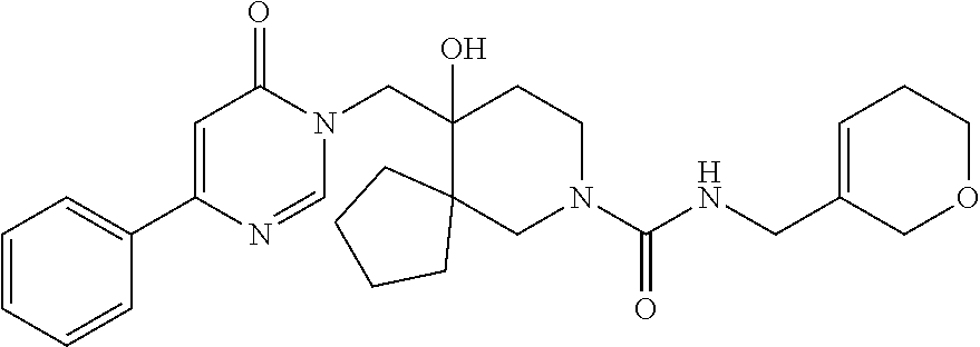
C1(CN2C(=O)C=C(C3=CC=CC=C3)N=C2)(O)C2(CN(C(NCC3=CCCOC3)=O)CC1)CCCC2
